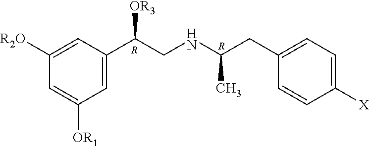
C1=C([OR1])C=C(C(CNC(CC2=CC=C([X])C=C2)C)[OR3])C=C1[R2O].[R].[R]
